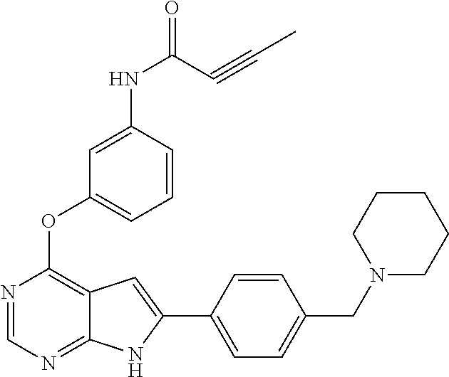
C1N(CC2=CC=C(C3=CC4=C(OC5=CC=CC(NC(C#CC)=O)=C5)N=CN=C4N3)C=C2)CCCC1
